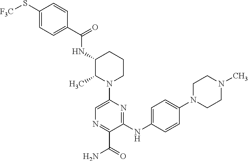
C1=CC(C(=O)NC2C(C)N(C3=CN=C(C(=O)N)C(NC4=CC=C(N5CCN(C)CC5)C=C4)=N3)CCC2)=CC=C1S[F3C]
